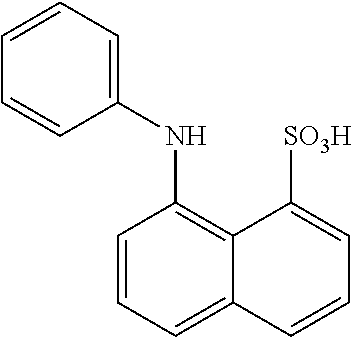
C1(NC2=C3C(=CC=C2)C=CC=C3[SO3H])=CC=CC=C1
